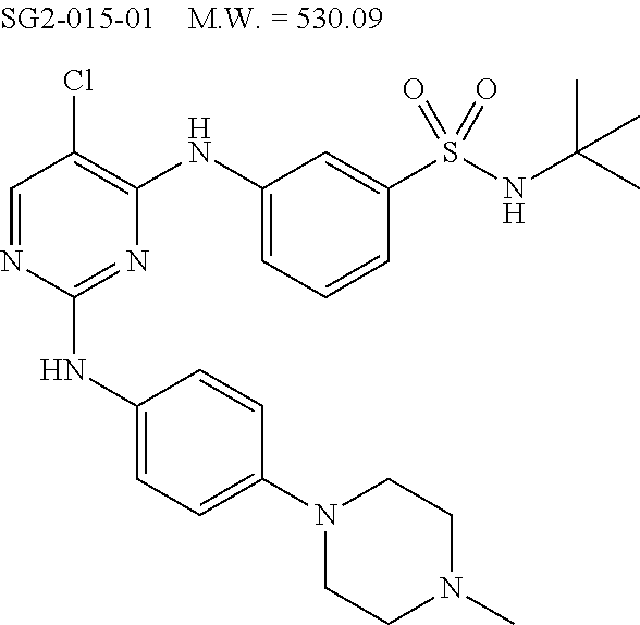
C1=NC(NC2=CC=C(N3CCN(C)CC3)C=C2)=NC(NC2=CC=CC(S(NC(C)(C)C)(=O)=O)=C2)=C1Cl
